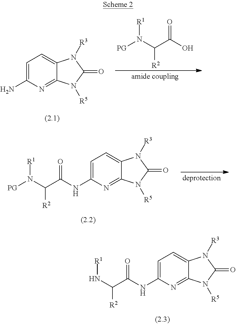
C1=C(N)N=C2C(=C1)N([R3])C(=O)N2[R5].[PG]N(C(C(O)=O)[R2])[R1].C1=C(NC(C(N([PG])[R1])[R2])=O)N=C2C(=C1)N([R3])C(=O)N2[R5].C1=C(NC(C(N[R1])[R2])=O)N=C2C(=C1)N([R3])C(=O)N2[R5]
